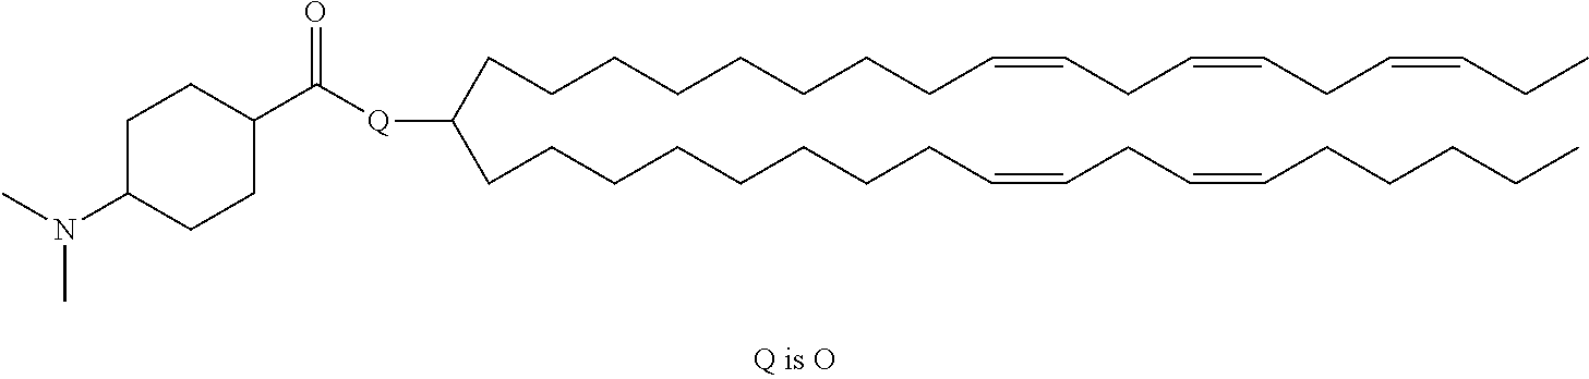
C(CCCCCCC=CCC=CCC=CCC)CC([Q]C(C1CCC(N(C)C)CC1)=O)CCCCCCCCC=CCC=CCCCCC
